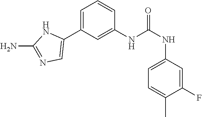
C1(NC(NC2=CC=C(C)C(F)=C2)=O)=CC(C2=CN=C(N)N2)=CC=C1
